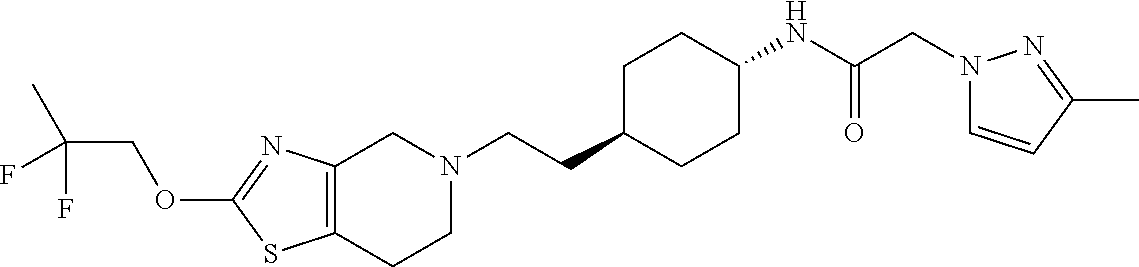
C12=C(CCN(CCC3CCC(NC(CN4C=CC(C)=N4)=O)CC3)C1)SC(OCC(C)(F)F)=N2
